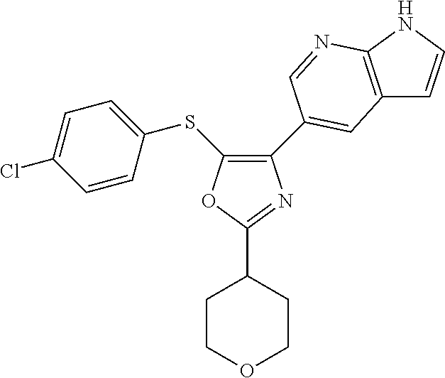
C1(C2=CC3=C(NC=C3)N=C2)=C(SC2=CC=C(Cl)C=C2)OC(C2CCOCC2)=N1
